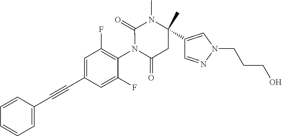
C1=CC(C#CC2=CC(F)=C(N3C(=O)CC(C4=CN(CCCO)N=C4)(C)N(C)C3=O)C(F)=C2)=CC=C1
